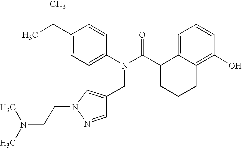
C1(C(C)C)=CC=C(N(C(C2CCCC3=C(O)C=CC=C23)=O)CC2=CN(CCN(C)C)N=C2)C=C1
